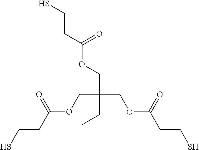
C(C(COC(CCS)=O)(COC(CCS)=O)CC)OC(CCS)=O
